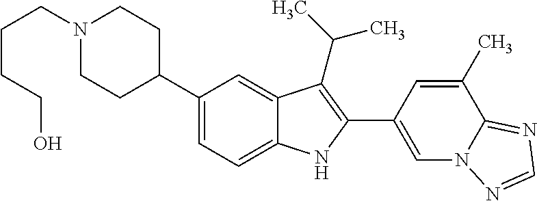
N1(CCCCO)CCC(C2=CC=C3C(=C2)C(C(C)C)=C(C2=CN4C(=NC=N4)C(C)=C2)N3)CC1
